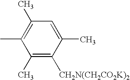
C1(C)=C([CH2N(CH2CO2K)2])C(C)=CC(C)=C1C
